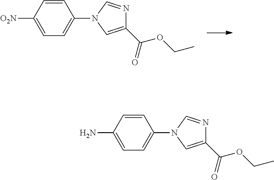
C1(C(=O)OCC)=CN(C2=CC=C([O2N])C=C2)C=N1.C1(C(=O)OCC)=CN(C2=CC=C(N)C=C2)C=N1
